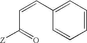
[Z]C(=O)C=CC1=CC=CC=C1
